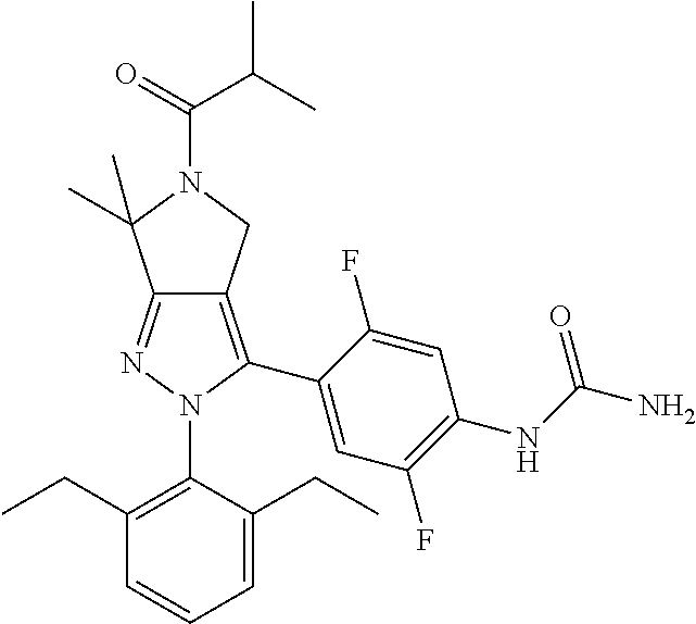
C1(CC)=C(N2C(C3=CC(F)=C(NC(N)=O)C=C3F)=C3C(=N2)C(C)(C)N(C(C(C)C)=O)C3)C(CC)=CC=C1
